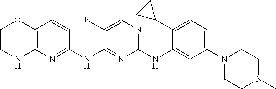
C1(NC2=CC(N3CCN(C)CC3)=CC=C2C2CC2)=NC=C(F)C(NC2=NC3=C(C=C2)OCCN3)=N1
